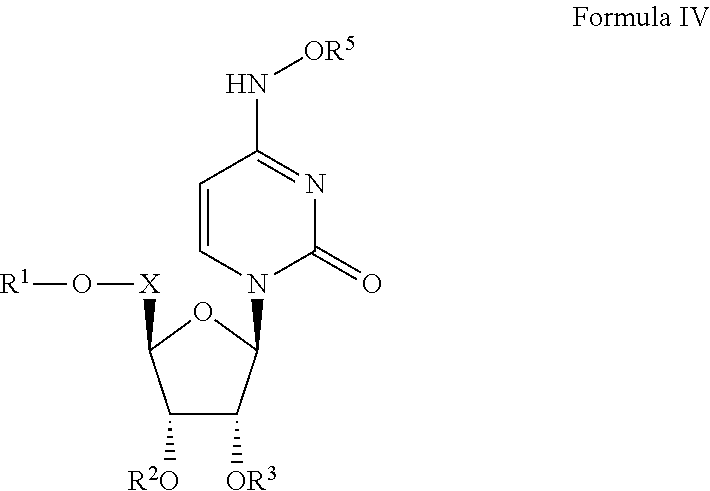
C1([R2O])C([OR3])C(N2C(=O)N=C(N[OR5])C=C2)OC1[X]O[R1]
